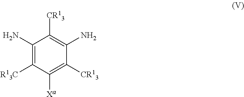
C1(N)=C([R13C])C([Xa])=C([CR13])C(N)=C1[CR13]
